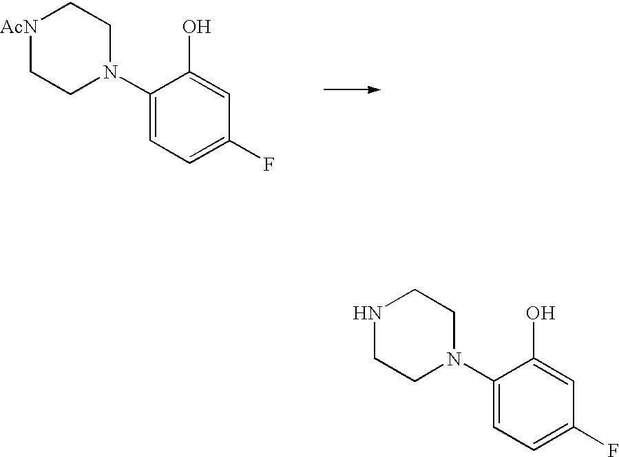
[AcN]1CCN(C2=CC=C(F)C=C2O)CC1.N1CCN(C2=CC=C(F)C=C2O)CC1
